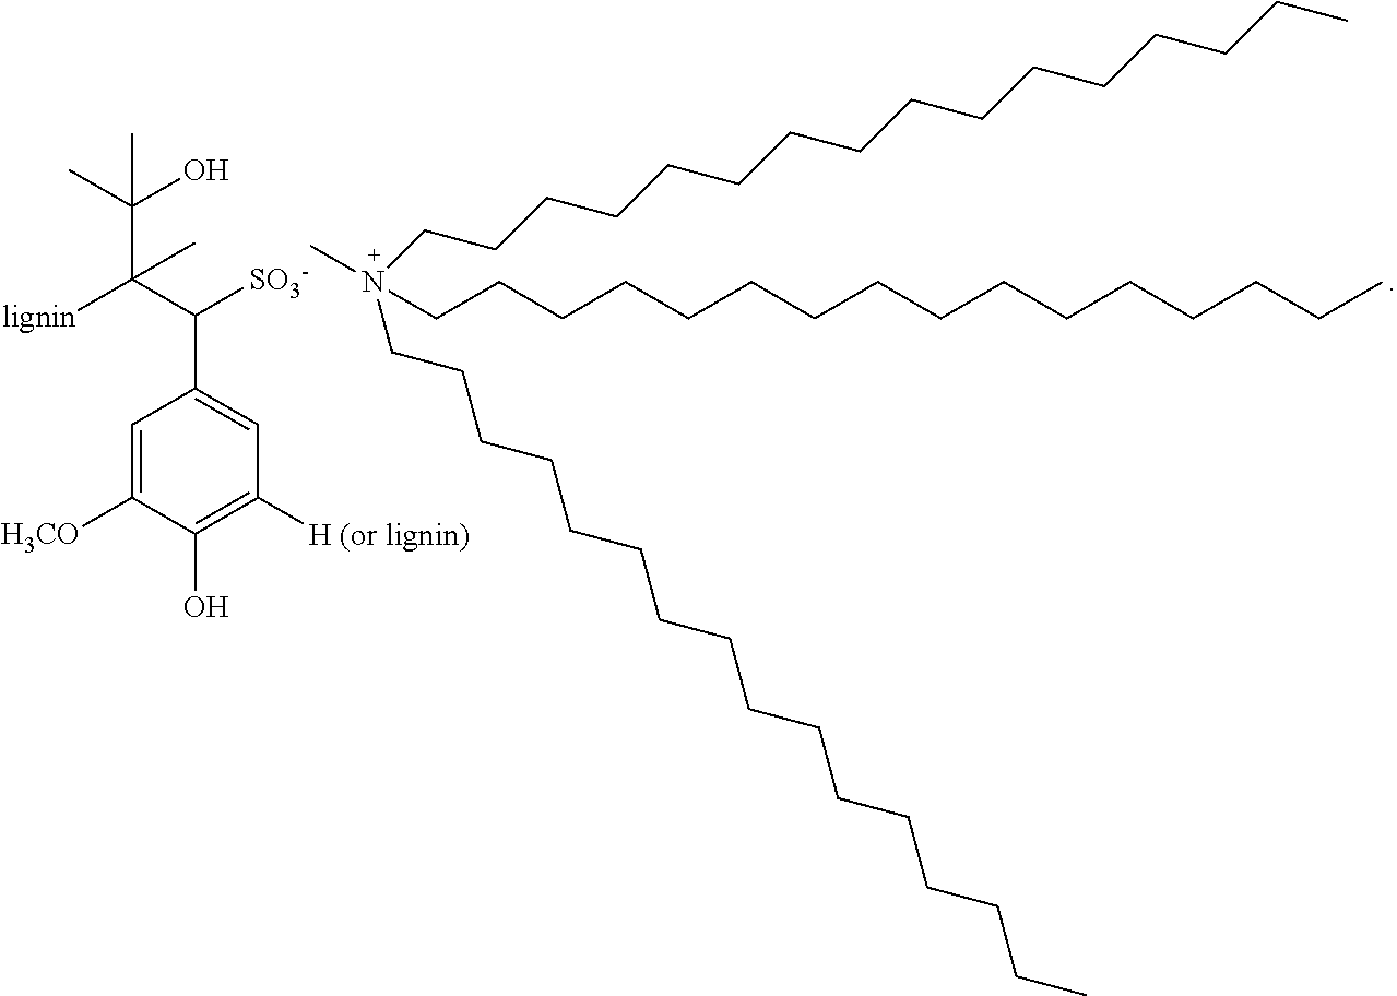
CN(CCCCCCCCCCCCCCCC)(CCCCCCCCCCCCCCCC)CCCCCCCCCCCCCCCC.C1=C([H3CO])C(O)=C([H (or lignin)])C=C1C(C(C(C)(O)C)([lignin])C)[SO3-]
